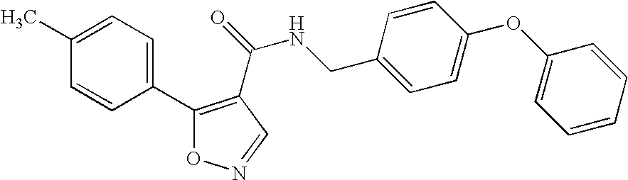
C1(C)=CC=C(C2=C(C(=O)NCC3=CC=C(OC4=CC=CC=C4)C=C3)C=NO2)C=C1
